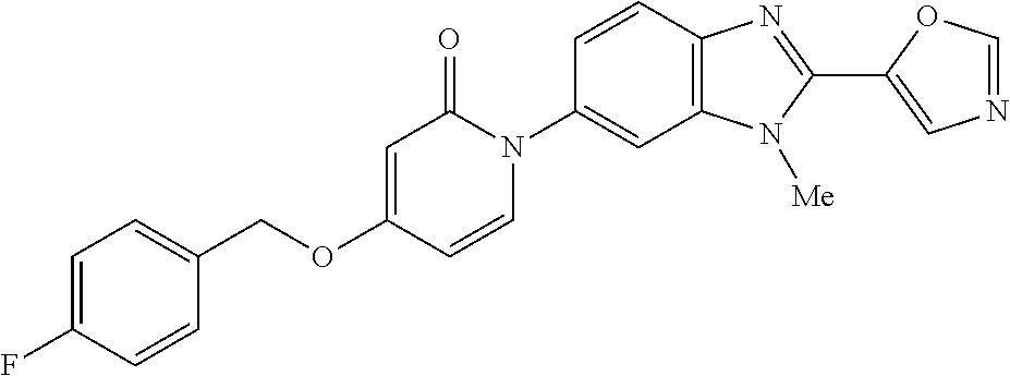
C1(COC2=CC(=O)N(C3=CC4=C(C=C3)N=C(C3=CN=CO3)N4[Me])C=C2)=CC=C(F)C=C1
